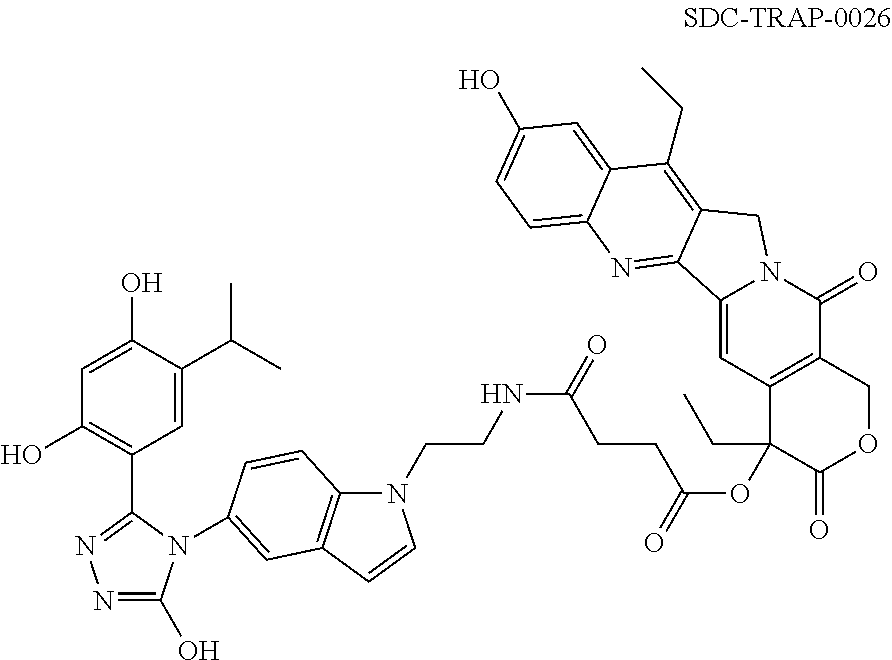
C12=CC3=C(C(=O)N1CC1=C(CC)C4=CC(O)=CC=C4N=C21)COC(=O)C3(CC)OC(=O)CCC(NCCN1C2=C(C=C1)C=C(N1C(O)=NN=C1C1=C(O)C=C(O)C(C(C)C)=C1)C=C2)=O
